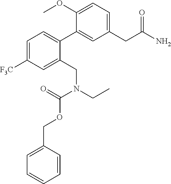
C1=C([F3C])C=C(CN(C(=O)OCC2=CC=CC=C2)CC)C(C2=CC(CC(N)=O)=CC=C2OC)=C1
